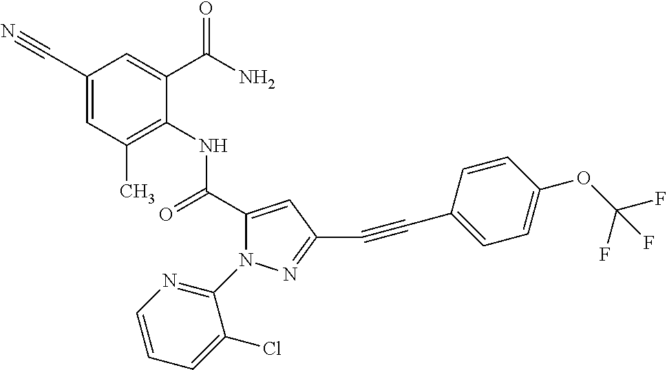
C1(C#N)=CC(C)=C(NC(C2=CC(C#CC3=CC=C(OC(F)(F)F)C=C3)=NN2C2=NC=CC=C2Cl)=O)C(C(N)=O)=C1
